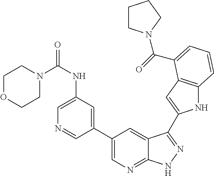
C1(C2=CN=C3C(=C2)C(C2=CC4=C(N2)C=CC=C4C(=O)N2CCCC2)=NN3)=CC(NC(N2CCOCC2)=O)=CN=C1
